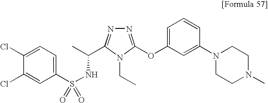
C1=C(Cl)C(Cl)=CC(S(NC(C)C2=NN=C(OC3=CC=CC(N4CCN(C)CC4)=C3)N2CC)(=O)=O)=C1
